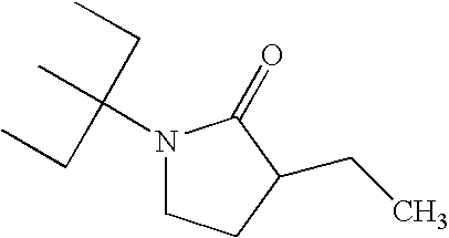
N1(C(C)(CC)CC)CCC(CC)C1=O
